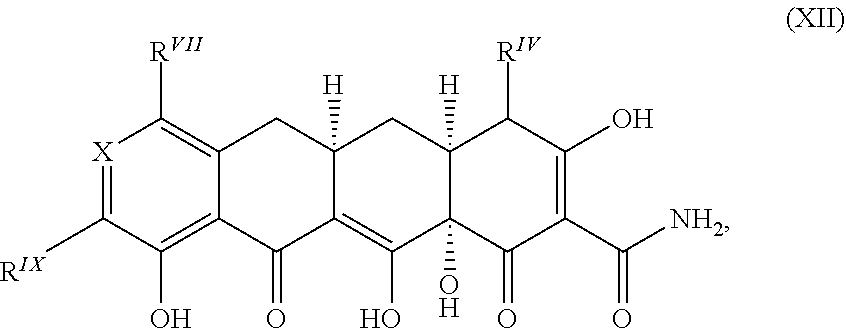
[X]1=C(C)C(O)=C2C(=C1[RVII])CC1([H])C(=C(O)C3(O)C([H])(C1)C([RIV])C(O)=C(C([NH2])=O)C3=O)C2=O.[RIX]
